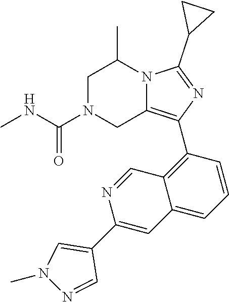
C1N(C(NC)=O)CC2=C(C3=C4C(=CC=C3)C=C(C3=CN(C)N=C3)N=C4)N=C(C3CC3)N2C1C
